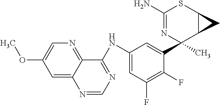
N(C1=CC(F)=C(F)C(C2(C)N=C(N)SC3C2C3)=C1)C1=NC=NC2=CC(OC)=CN=C12
